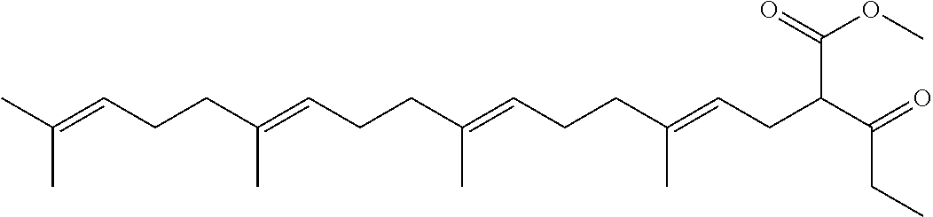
C(C=C(CCC=C(CCC=C(CCC=C(C)C)C)C)C)C(C(=O)CC)C(=O)OC
